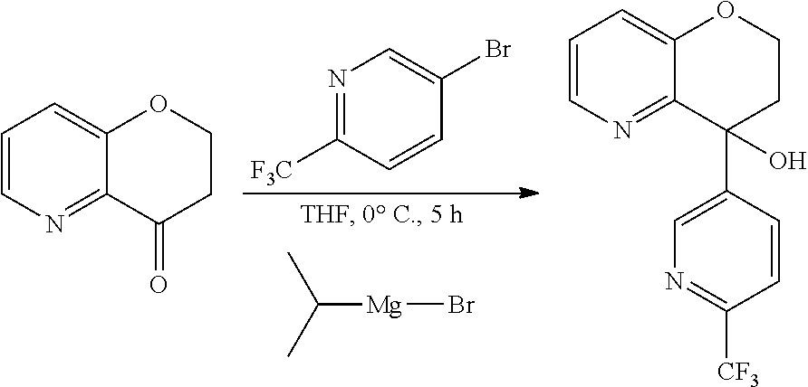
N1=C([F3C])C=CC(Br)=C1.C([Mg]Br)(C)C.C1=CN=C2C(=C1)OCCC2=O.C1=CN=C2C(=C1)OCCC2(C1=CN=C([CF3])C=C1)O
